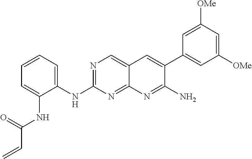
N(C1=NC=C2C(=N1)N=C(N)C(C1=CC([OMe])=CC([OMe])=C1)=C2)C1=CC=CC=C1NC(C=C)=O
